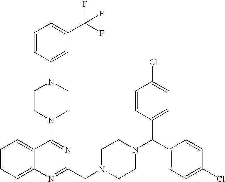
C1=CC=C2C(=C1)C(N1CCN(C3=CC(C(F)(F)F)=CC=C3)CC1)=NC(CN1CCN(C(C3=CC=C(Cl)C=C3)C3=CC=C(Cl)C=C3)CC1)=N2
